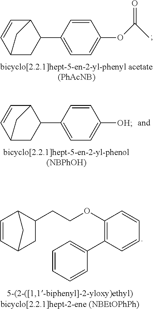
C12C=CC(CC1C1=CC=C(OC(C)=O)C=C1)C2.C12C=CC(CC1C1=CC=C([OH])C=C1)C2.C1=CC2CC(CCOC3=C(C4=CC=CC=C4)C=CC=C3)C1C2
